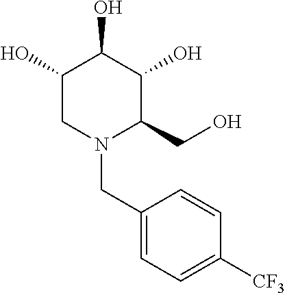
C1(O)CN(CC2=CC=C([CF3])C=C2)C(CO)C(O)C1O
